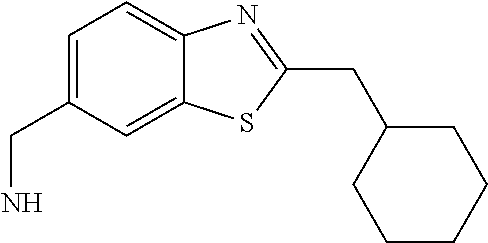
C1=C(CN)C=C2C(=C1)N=C(CC1CCCCC1)S2
